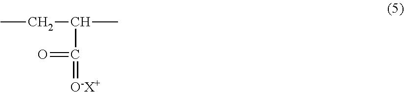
CCC(C)C(=[O-X+])=O
